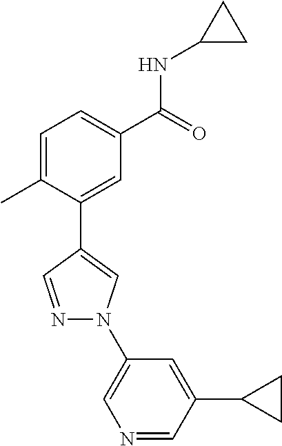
C1=C(C)C(C2=CN(C3=CN=CC(C4CC4)=C3)N=C2)=CC(C(=O)NC2CC2)=C1
